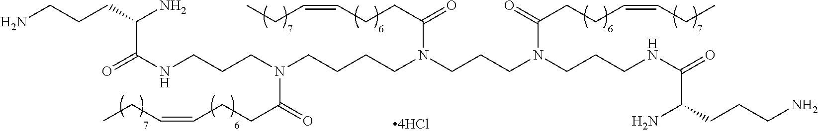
C(NCCCN(CCCCN(CCCN(CCCNC(C(CCCN)N)=O)C(=O)CCC=CCC)C(CCC=CCC)=O)C(=O)CCC=CCC)(=O)C(N)CCCN
